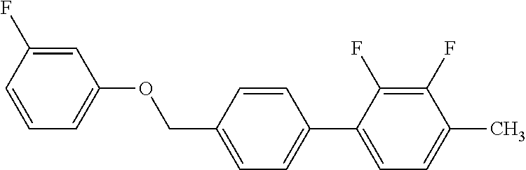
C1=C(F)C=CC=C1OCC1=CC=C(C2=CC=C(C)C(F)=C2F)C=C1
